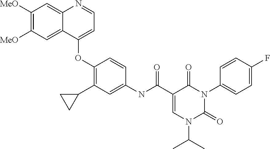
C1([MeO])=C([MeO])C=C2C(=C1)N=CC=C2OC1=C(C2CC2)C=C(NC(C2=CN(C(C)C)C(=O)N(C3=CC=C(F)C=C3)C2=O)=O)C=C1
